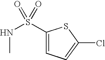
C1(S(NC)(=O)=O)=CC=C(Cl)S1
